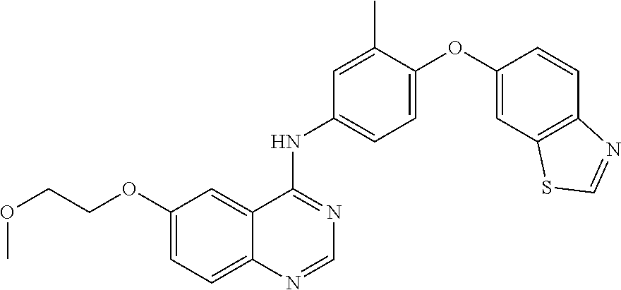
O(C)CCOC1=CC=C2C(=C1)C(NC1=CC=C(OC3=CC4=C(C=C3)N=CS4)C(C)=C1)=NC=N2
